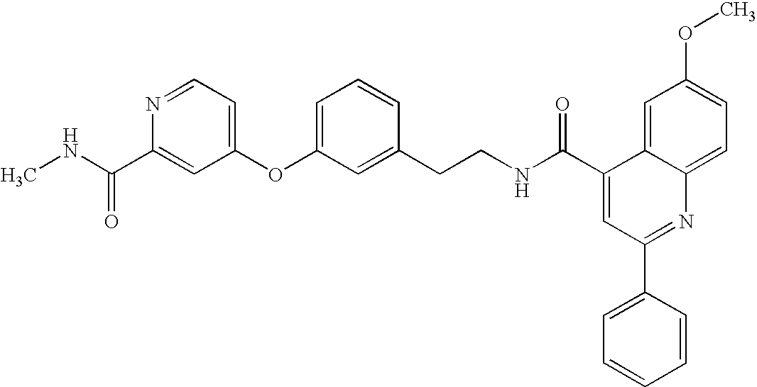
N(C(C1=CC(OC2=CC=CC(CCNC(C3=CC(C4=CC=CC=C4)=NC4=CC=C(OC)C=C34)=O)=C2)=CC=N1)=O)C
